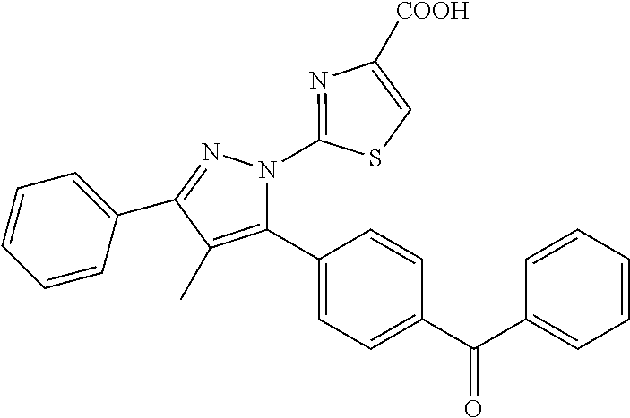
C1=CC=C(C2=NN(C3=NC([COOH])=CS3)C(C3=CC=C(C(C4=CC=CC=C4)=O)C=C3)=C2C)C=C1
